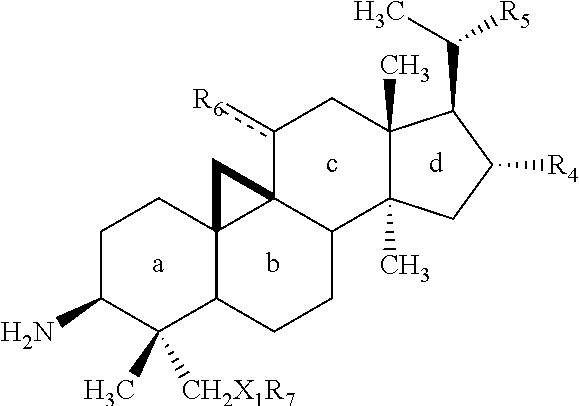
C(C1C2(C)C(C)(CC1[R4])C1C3(c([R6])C2)C2(C(CC1)C(C)([CH2X1R7])C(N)CC2)C3)([R5])C
